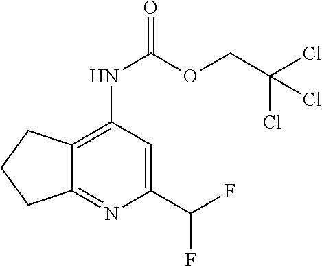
C12=NC(C(F)F)=CC(NC(=O)OCC(Cl)(Cl)Cl)=C1CCC2
